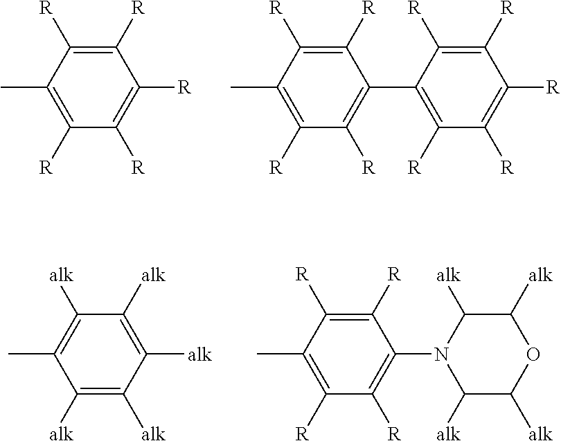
C1([R])=C([R])C(C)=C([R])C([R])=C1[R].C1([R])=C([R])C(C2=C([R])C([R])=C(C)C([R])=C2[R])=C([R])C([R])=C1[R].C1([alk])=C([alk])C([alk])=C([alk])C(C)=C1[alk].C1([alk])C([alk])N(C2=C([R])C([R])=C(C)C([R])=C2[R])C([alk])C([alk])O1
